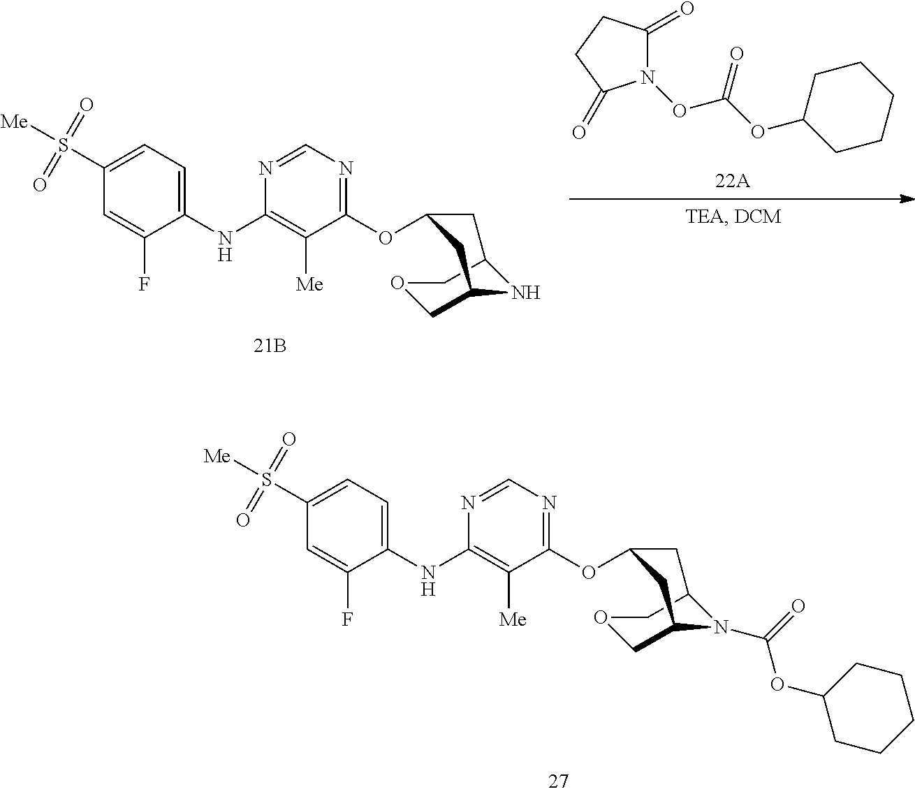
N1(OC(=O)OC2CCCCC2)C(=O)CCC1=O.C1(OC2CC3NC(COC3)C2)=NC=NC(NC2=CC=C(S([Me])(=O)=O)C=C2F)=C1[Me].C1(OC2CC3N(C(=O)OC4CCCCC4)C(COC3)C2)=NC=NC(NC2=CC=C(S([Me])(=O)=O)C=C2F)=C1[Me]
